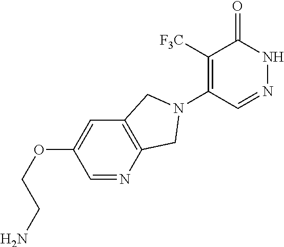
C1([F3C])=C(N2CC3=C(C=C(OCCN)C=N3)C2)C=NNC1=O
